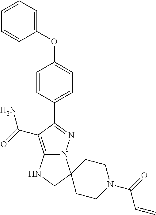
C12=C(C(=O)N)C(C3=CC=C(OC4=CC=CC=C4)C=C3)=NN1C1(CN2)CCN(C(=O)C=C)CC1
